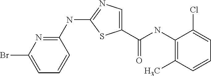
N(C1=NC=C(C(NC2=C(C)C=CC=C2Cl)=O)S1)C1=NC(Br)=CC=C1
